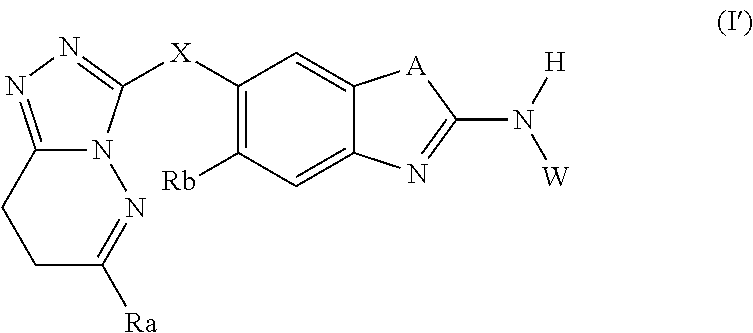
C1([X]C2=NN=C3N2N=C([Ra])CC3)=C([Rb])C=C2C(=C1)[A]C(N([H])[W])=N2
